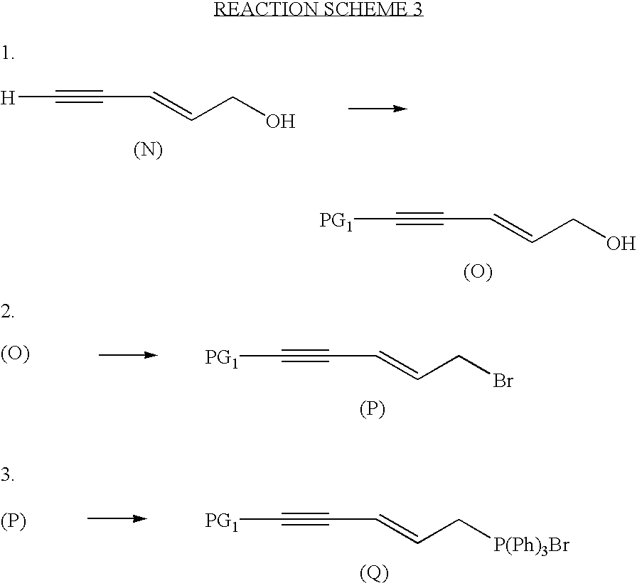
[PG1]C#CC=CCO.[(O)].[H]C#CC=CCO.[(N)].[PG1]C#CC=CCBr.[(P)].[(O)].[PG1]C#CC=CC[P(Ph)3Br].[(Q)].[(P)]
